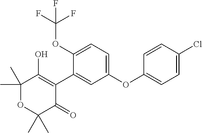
C1(C)(C)OC(C)(C)C(=O)C(C2=CC(OC3=CC=C(Cl)C=C3)=CC=C2OC(F)(F)F)=C1O
